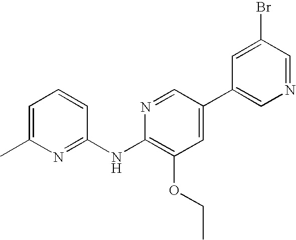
N1=C(NC2=C(OCC)C=C(C3=CN=CC(Br)=C3)C=N2)C=CC=C1C
